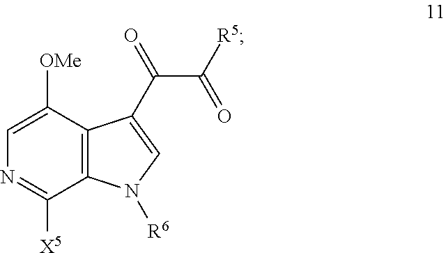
C1=C([OMe])C2=C(C([X5])=N1)N([R6])C=C2C(C(=O)[R5])=O
